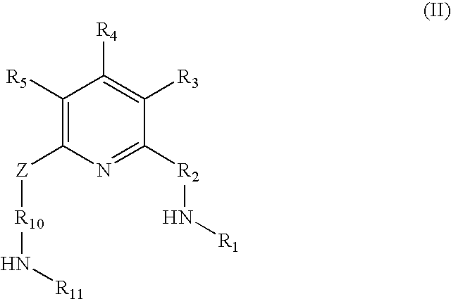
C1([R5])=C([Z][R10]N[R11])N=C([R2]N[R1])C([R3])=C1[R4]
